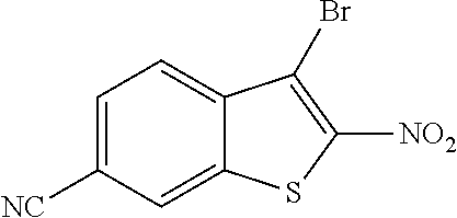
C1=C([NC])C=C2C(=C1)C(Br)=C([NO2])S2
